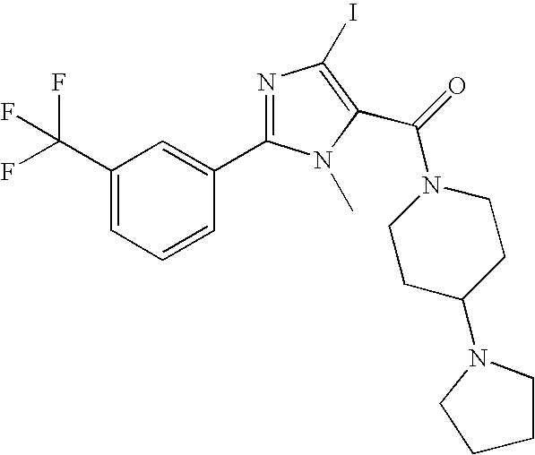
C(C1=CC=CC(C2=NC(I)=C(C(N3CCC(N4CCCC4)CC3)=O)N2C)=C1)(F)(F)F
